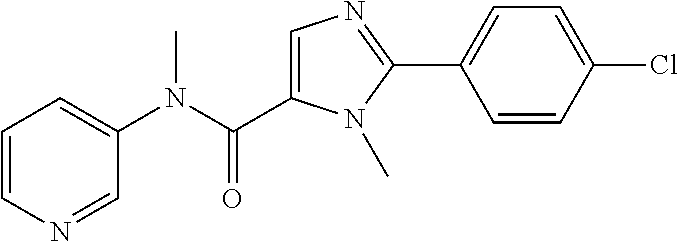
C1=NC=CC=C1N(C(C1=CN=C(C2=CC=C(Cl)C=C2)N1C)=O)C
